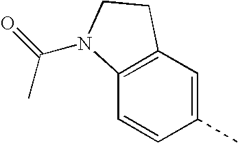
C12=C(C=C(C)C=C1)CCN2C(=O)C
